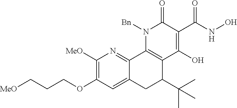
C1([MeO])=C(OCCC[MeO])C=C2C(=N1)C1=C(C(C(C)(C)C)C2)C(O)=C(C(NO)=O)C(=O)N1[Bn]
